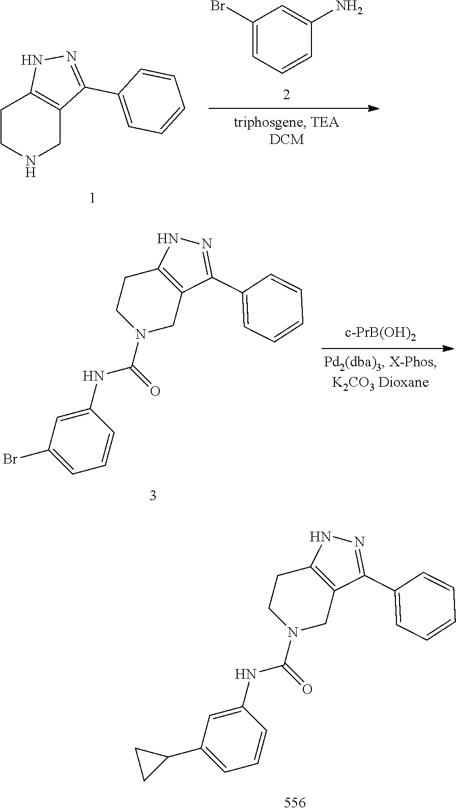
C1CNCC2=C1NN=C2C1=CC=CC=C1.C1=CC=C(Br)C=C1N.C12=C(CN(C(=O)NC3=CC(Br)=CC=C3)CC1)C(C1=CC=CC=C1)=NN2.C12=C(CN(C(=O)NC3=CC(C4CC4)=CC=C3)CC1)C(C1=CC=CC=C1)=NN2
